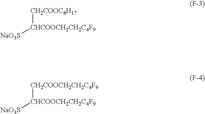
[CH2COOC8H17][CHCOOCH2CH2C4F9][NaO3S].[CH2COOCH2CH2C4F9][CHCOOCH2CH2C4F9][NaO3S]
